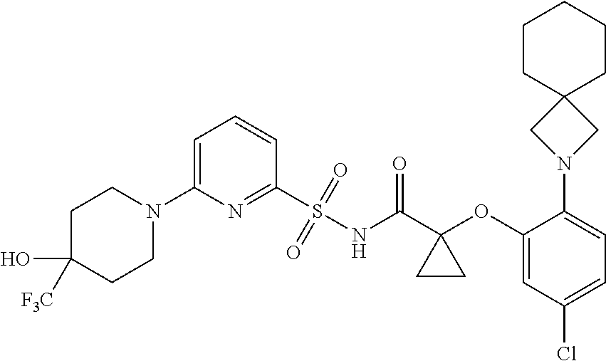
C1(S(NC(C2(OC3=CC(Cl)=CC=C3N3CC4(C3)CCCCC4)CC2)=O)(=O)=O)=NC(N2CCC(O)([F3C])CC2)=CC=C1
